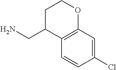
NCC1C2=C(OCC1)C=C(Cl)C=C2
